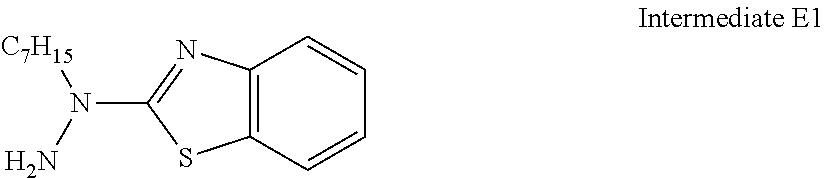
C12=C(C=CC=C1)SC(N(N)[C7H15])=N2
